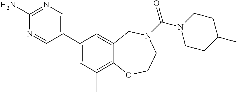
C1(N)=NC=C(C2=CC(C)=C3C(=C2)CN(C(=O)N2CCC(C)CC2)CCO3)C=N1
